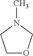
C1OCN(C)C1
